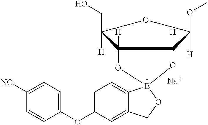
C12([H])OB3(OC1([H])C([H])(OC)OC2([H])CO)C1=CC=C(OC2=CC=C([NC])C=C2)C=C1CO3.[Na]
